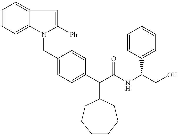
C1=CC=C2C(=C1)C=C([Ph])N2CC1=CC=C(C(C(NC(CO)C2=CC=CC=C2)=O)C2CCCCCC2)C=C1
